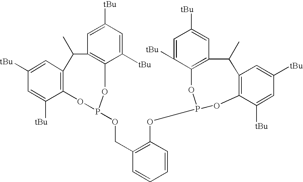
C1([tBu])=CC2=C(C([tBu])=C1)OP(OCC1=C(OP3OC4=C(C=C([tBu])C=C4[tBu])C(C)C4=C(C([tBu])=CC([tBu])=C4)O3)C=CC=C1)OC1=C(C=C([tBu])C=C1[tBu])C2C
